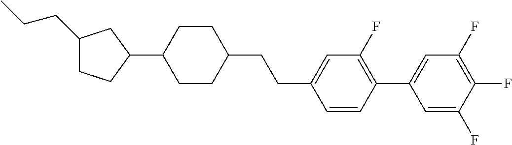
C1(CCC)CCC(C2CCC(CCC3=CC(F)=C(C4=CC(F)=C(F)C(F)=C4)C=C3)CC2)C1
